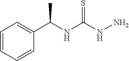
C1=CC=CC(C(NC(NN)=S)C)=C1
